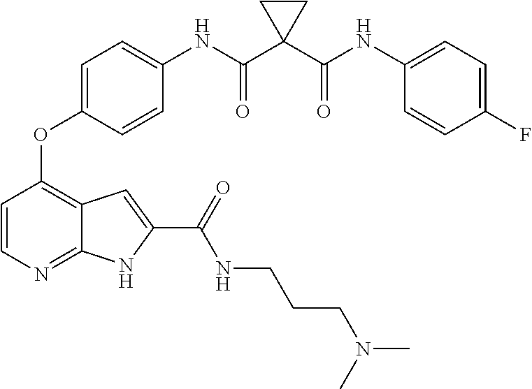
C1=CN=C2C(=C1OC1=CC=C(NC(=O)C3(C(=O)NC4=CC=C(F)C=C4)CC3)C=C1)C=C(C(=O)NCCCN(C)C)N2
